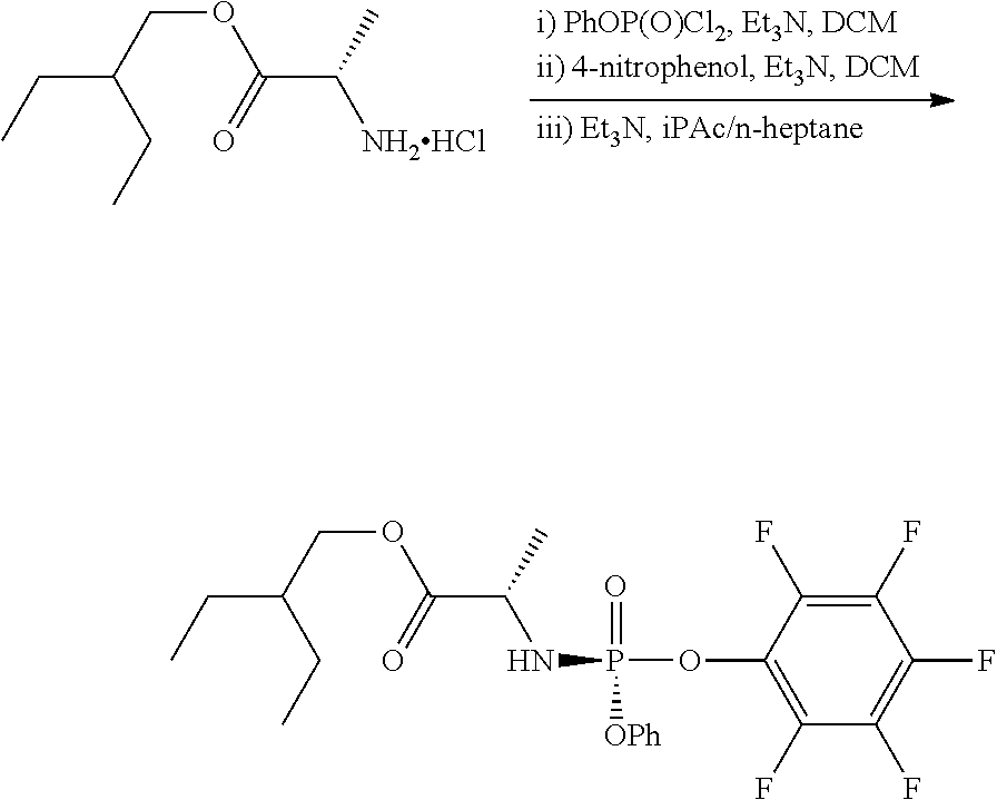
C(C(COC(C(C)[NH2HCl])=O)CC)C.C(C(COC(C(C)NP(OC1=C(F)C(F)=C(F)C(F)=C1F)(=O)[OPh])=O)CC)C
